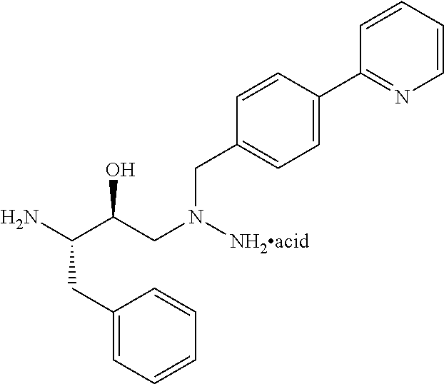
NC(C(CN([NH2acid])CC1=CC=C(C2=NC=CC=C2)C=C1)O)CC1=CC=CC=C1
